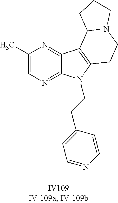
C1(C)=CN=C2C(=N1)C1=C(N2CCC2=CC=NC=C2)CCN2C1CCC2
